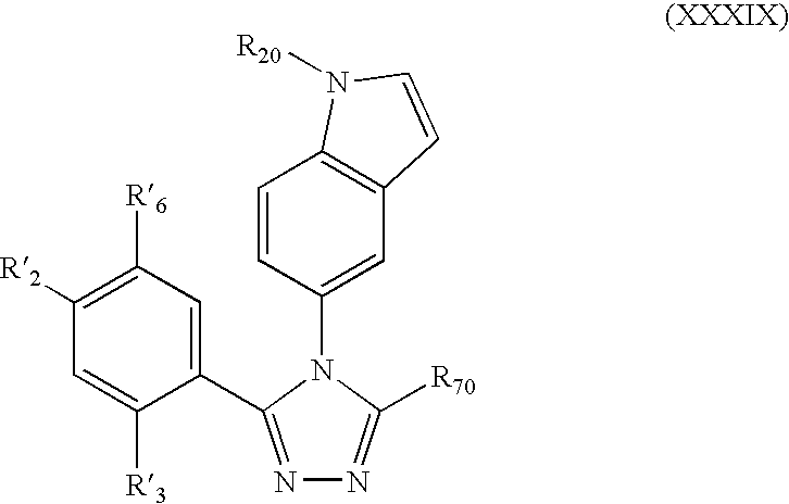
C1([R2])=C([R6])C=C(C2=NN=C([R70])N2C2=CC3=C(C=C2)N([R20])C=C3)C([R3])=C1
